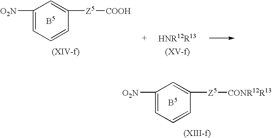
C1([O2N])=CC=CC([Z5][CONR12R13])=C1.C1([O2N])=CC=CC([Z5][COOH])=C1
